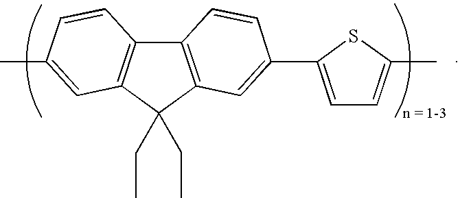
C12=C(C(CC)(CC)C3=C1C=CC(C)=C3)C=C(C1=CC=C(C)S1)C=C2
